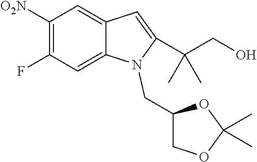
[O2N]C1=C(F)C=C2C(=C1)C=C(C(CO)(C)C)N2CC1COC(C)(C)O1
